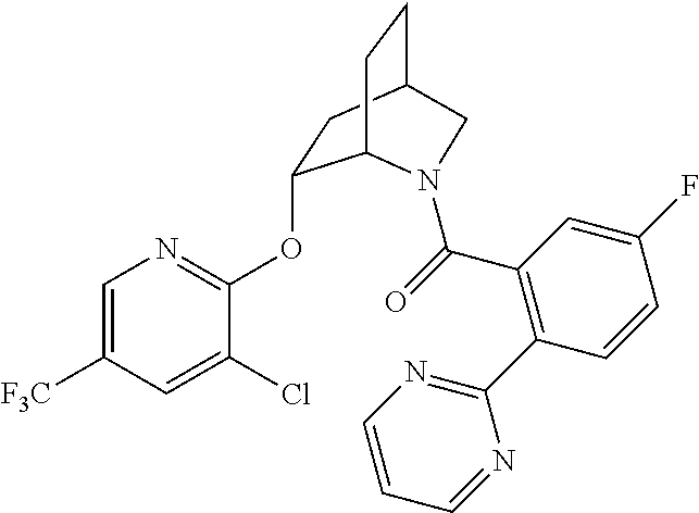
C1=C([F3C])C=C(Cl)C(OC2CC3CCC2N(C(=O)C2=C(C4=NC=CC=N4)C=CC(F)=C2)C3)=N1
